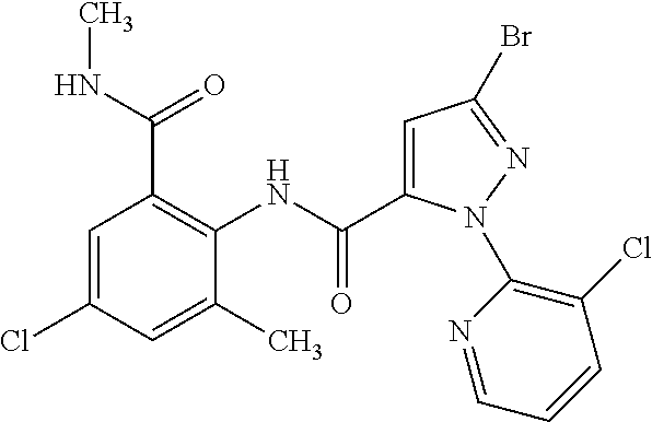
C1=C(Cl)C=C(C)C(NC(=O)C2=CC(Br)=NN2C2=C(Cl)C=CC=N2)=C1C(NC)=O
